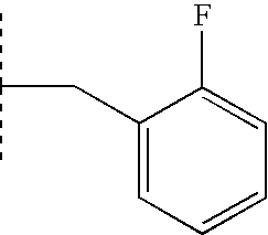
CC(C)CC1=CC=CC=C1F
